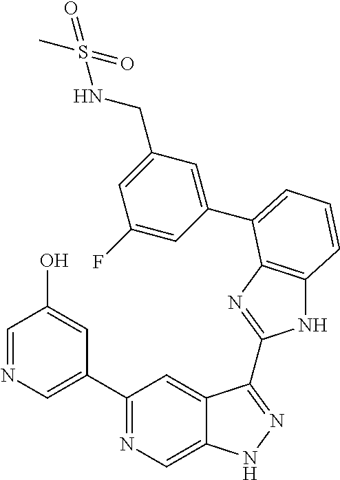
C1(C2=NC=C3C(=C2)C(C2=NC4=C(N2)C=CC=C4C2=CC(CNS(C)(=O)=O)=CC(F)=C2)=NN3)=CN=CC(O)=C1
